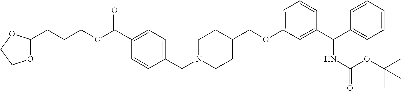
C1N(CC2=CC=C(C(OCCCC3OCCO3)=O)C=C2)CCC(COC2=CC=CC(C(C3=CC=CC=C3)NC(OC(C)(C)C)=O)=C2)C1
